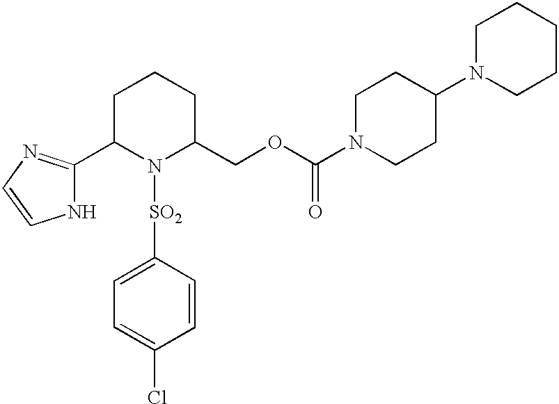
C1(COC(N2CCC(N3CCCCC3)CC2)=O)CCCC(C2=NC=CN2)N1[SO2]C1=CC=C(Cl)C=C1
